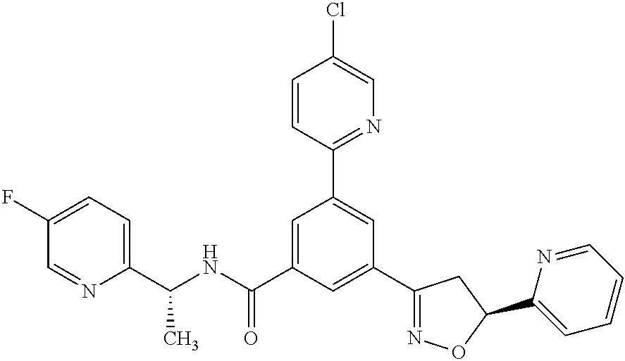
C1(C(NC(C2=CC(C3=NC=C(Cl)C=C3)=CC(C3=NOC(C4=CC=CC=N4)C3)=C2)=O)C)=CC=C(F)C=N1
